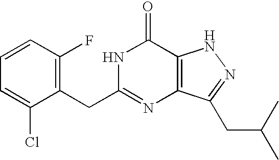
C1(F)=C(CC2=NC3=C(C(=O)N2)NN=C3CC(C)C)C(Cl)=CC=C1
